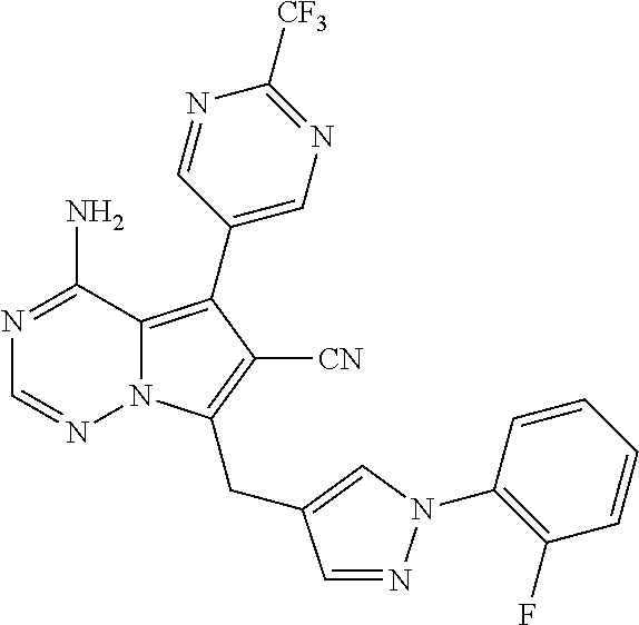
C1(C2=C3N(C(CC4=CN(C5=C(F)C=CC=C5)N=C4)=C2[CN])N=CN=C3N)=CN=C([CF3])N=C1
